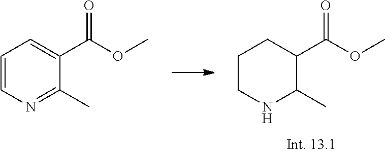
C1CNC(C)C(C(OC)=O)C1.C1=CN=C(C)C(C(OC)=O)=C1
